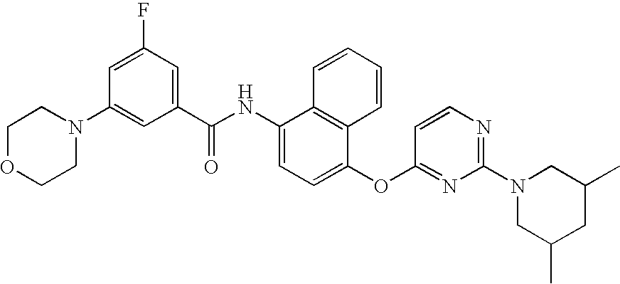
N1(C2=CC(C(NC3=CC=C(OC4=NC(N5CC(C)CC(C)C5)=NC=C4)C4=C3C=CC=C4)=O)=CC(F)=C2)CCOCC1
